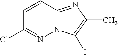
C1=CC2=NC(C)=C(I)N2N=C1Cl
